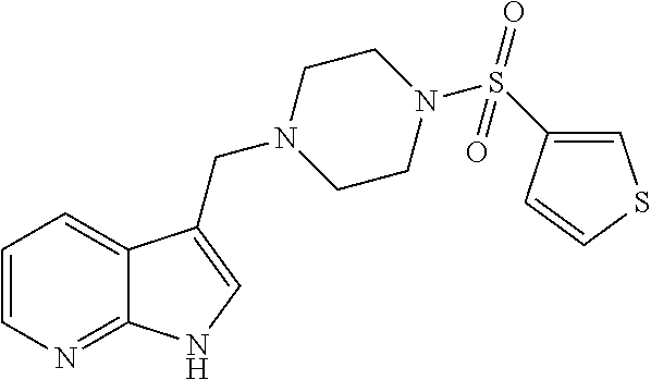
C1=CN=C2C(=C1)C(CN1CCN(S(C3=CSC=C3)(=O)=O)CC1)=CN2
